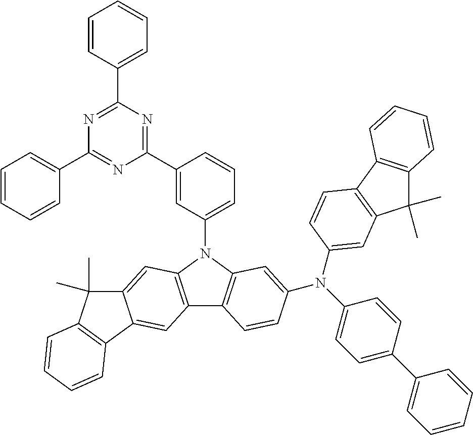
C1(C2=NC(C3=CC=CC=C3)=NC(C3=CC=CC=C3)=N2)=CC(N2C3=C(C4=C2C=C2C(=C4)C4=C(C2(C)C)C=CC=C4)C=CC(N(C2=CC=C(C4=CC=CC=C4)C=C2)C2=CC4=C(C5=C(C4(C)C)C=CC=C5)C=C2)=C3)=CC=C1
